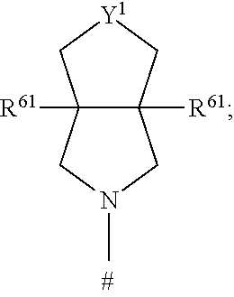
C12([R61])C([R61])(C[Y1]C1)CN(C)C2
